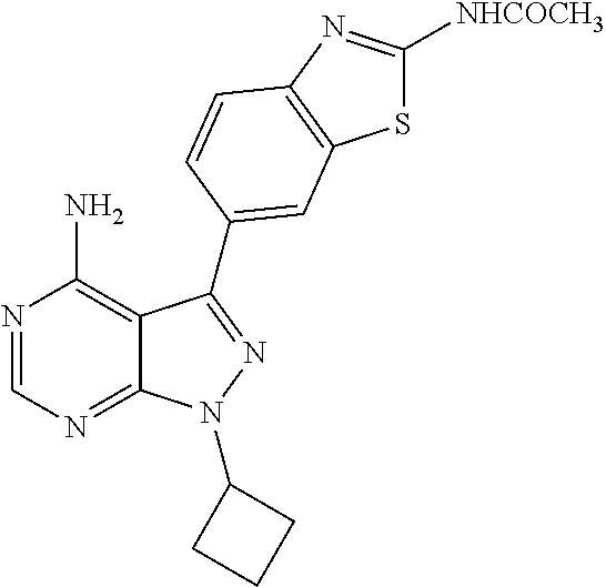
N1=CN=C2C(=C1N)C(C1=CC3=C(N=C([NHCOCH3])S3)C=C1)=NN2C1CCC1
